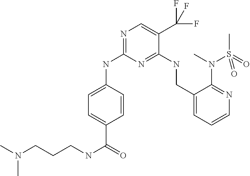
C1=C(NC2=NC=C(C(F)(F)F)C(NCC3=CC=CN=C3N(C)S(C)(=O)=O)=N2)C=CC(C(=O)NCCCN(C)C)=C1
